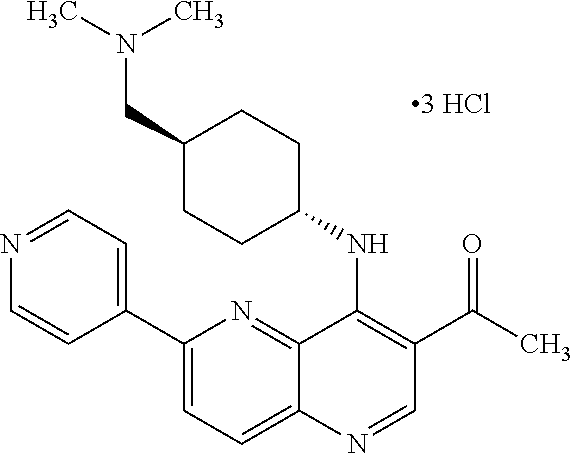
[3 HCl].C1(C2=CC=NC=C2)=CC=C2C(=N1)C(NC1CCC(CN(C)C)CC1)=C(C(=O)C)C=N2
